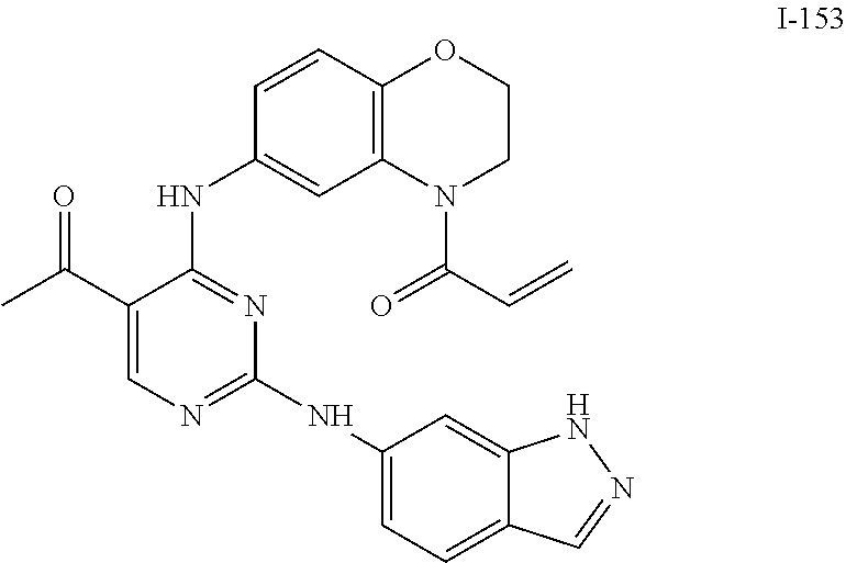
C1(C(C)=O)=CN=C(NC2=CC=C3C(=C2)NN=C3)N=C1NC1=CC2=C(C=C1)OCCN2C(C=C)=O
